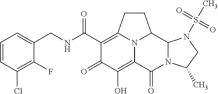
C1(CNC(C2=C3CCC4C5N(C(=O)C(=C(O)C2=O)N34)C(C)CN5S(C)(=O)=O)=O)=CC=CC(Cl)=C1F
